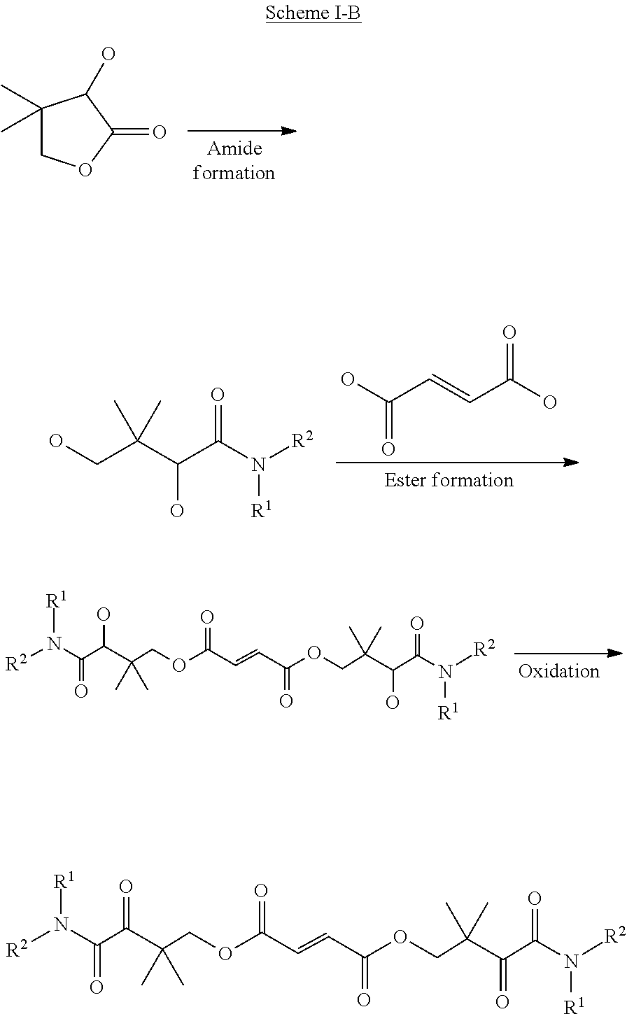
C(C(C(C(N([R2])[R1])=O)O)(C)C)O.C(C=CC(O)=O)(O)=O.C1(C)(C)COC(=O)C1O.[R2]N(C(C(C(COC(C=CC(OCC(C(C(N([R1])[R2])=O)O)(C)C)=O)=O)(C)C)O)=O)[R1].[R2]N(C(C(C(COC(C=CC(OCC(C(C(N([R1])[R2])=O)=O)(C)C)=O)=O)(C)C)=O)=O)[R1]
